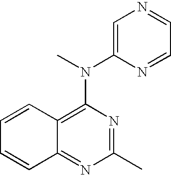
C12=NC(C)=NC(N(C3=CN=CC=N3)C)=C1C=CC=C2
